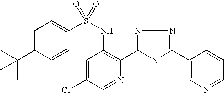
C1=C(C(C)(C)C)C=CC(S(NC2=C(C3=NN=C(C4=CN=CC=C4)N3C)N=CC(Cl)=C2)(=O)=O)=C1
